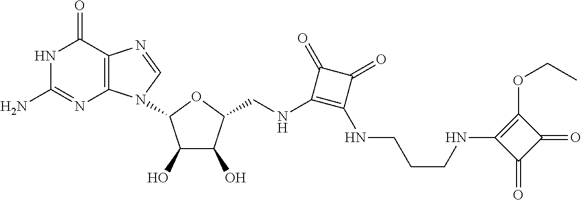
C12=C(C(=O)NC(N)=N1)N=CN2C1C(O)C(O)C(CNC2=C(NCCCNC3=C(OCC)C(=O)C3=O)C(=O)C2=O)O1
